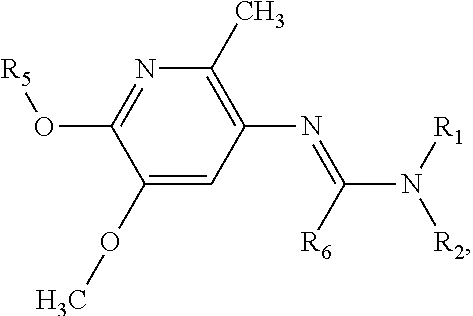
C1(OC)=CC(N=C(N([R1])[R2])[R6])=C(C)N=C1O[R5]
